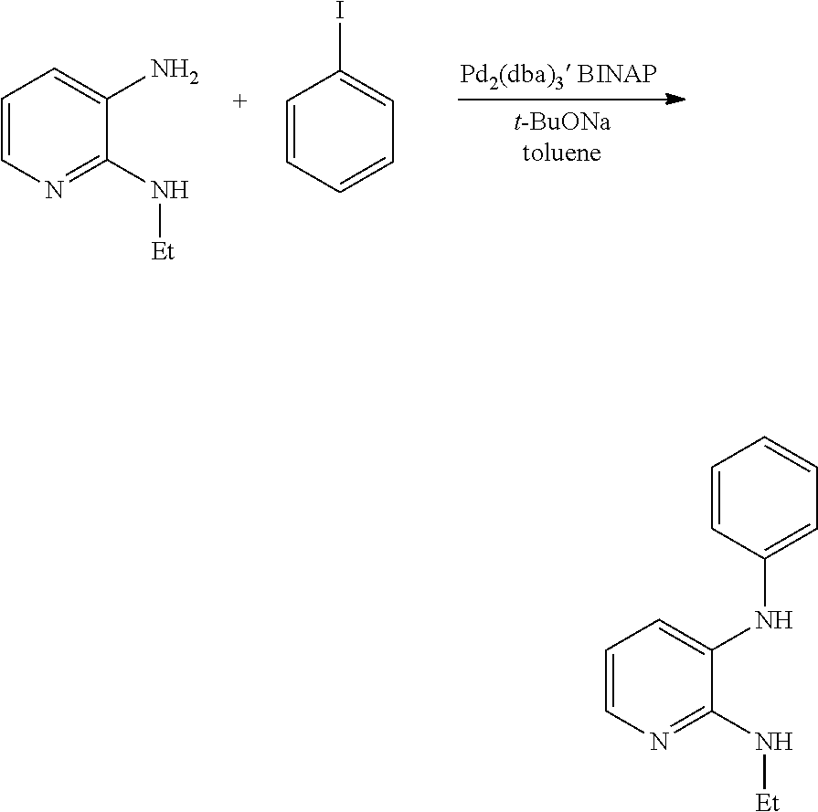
C1(N[Et])=NC=CC=C1N.C1=CC=CC=C1I.C1=CC=C(NC2=CC=CN=C2[NH][Et])C=C1
